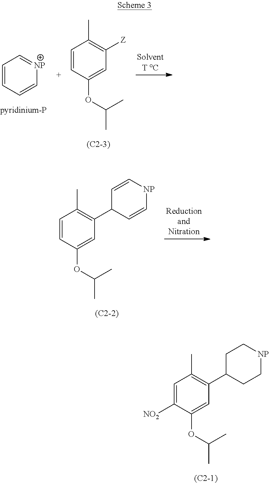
C1=CC=C[NP]=C1.C1=CC(OC(C)C)=CC([Z])=C1C.C1=CC(OC(C)C)=CC(C2C=C[NP]C=C2)=C1C.[(C2-2)].C1=C([NO2])C(OC(C)C)=CC(C2CC[NP]CC2)=C1C.[(C2-1)]
